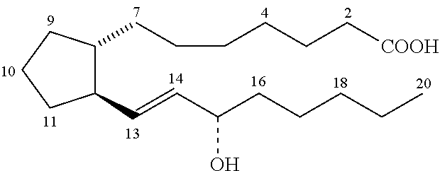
C1(C=CC(CCCCC)O)C(CCCCCC[COOH])CCC1
